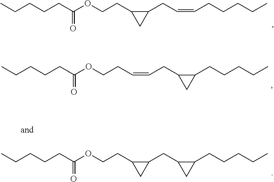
CCCCCC(OCCC1C(CC=CCCCCC)C1)=O.CCCCCC(OCCC=CCC1C(CCCCC)C1)=O.CCCCCC(OCCC1C(CC2C(CCCCC)C2)C1)=O
